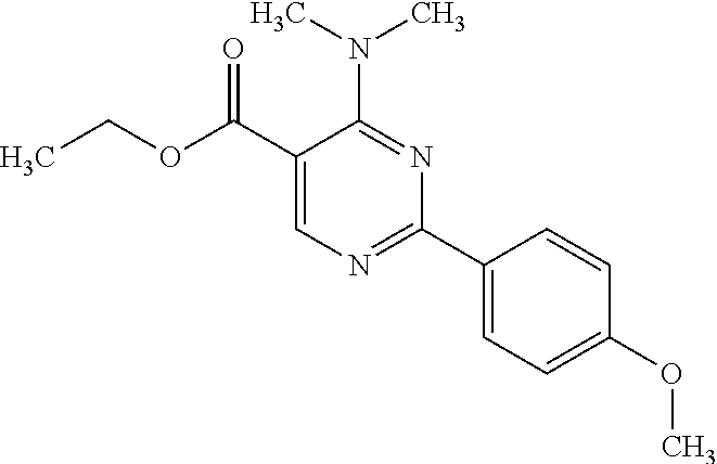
N(C1=NC(C2=CC=C(OC)C=C2)=NC=C1C(OCC)=O)(C)C
